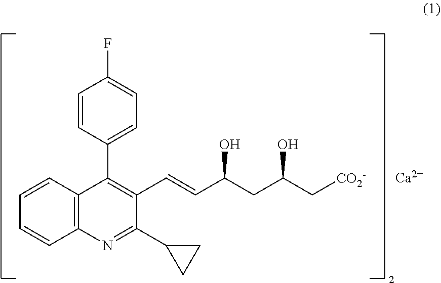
C1=CC2=C(C=C1)N=C(C1CC1)C(C=CC(CC(C[CO2-])O)O)=C2C1=CC=C(F)C=C1.[Ca]
